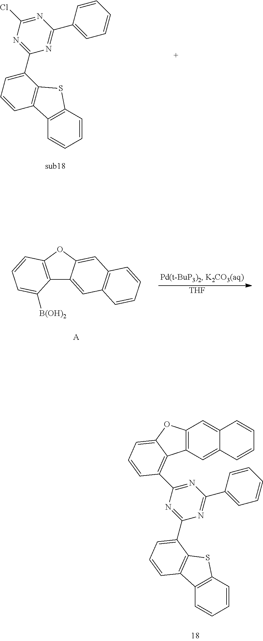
C1=C(C2=NC(C3=CC=CC4=C3SC3=C4C=CC=C3)=NC(Cl)=N2)C=CC=C1.C1=C(C2=NC(C3=CC=CC4=C3SC3=C4C=CC=C3)=NC(C3=C4C5=C(C=C6C(=C5)C=CC=C6)OC4=CC=C3)=N2)C=CC=C1.C12=C(OC3=CC4=C(C=C13)C=CC=C4)C=CC=C2[B(OH)2].[A].[THF]
